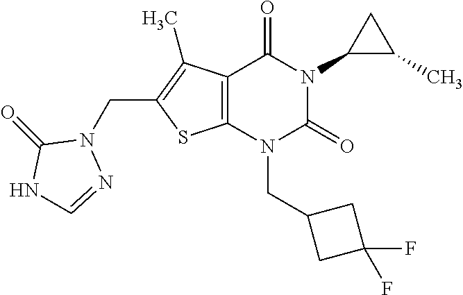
C12=C(N(CC3CC(F)(F)C3)C(=O)N(C3C(C)C3)C1=O)SC(CN1C(=O)NC=N1)=C2C
